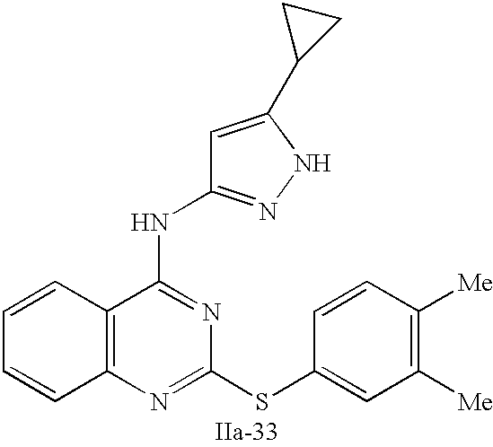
C12=C(N=C(SC3=CC([Me])=C([Me])C=C3)N=C1NC1=NNC(C3CC3)=C1)C=CC=C2
